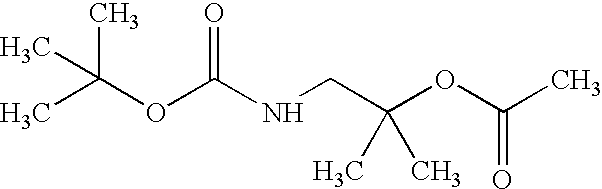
CC(OC(NCC(OC(C)=O)(C)C)=O)(C)C
